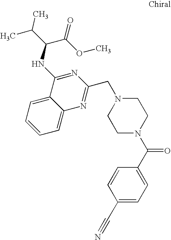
C1=C2C(=CC=C1)C(NC(C(C)C)C(OC)=O)=NC(CN1CCN(C(C3=CC=C(C#N)C=C3)=O)CC1)=N2
